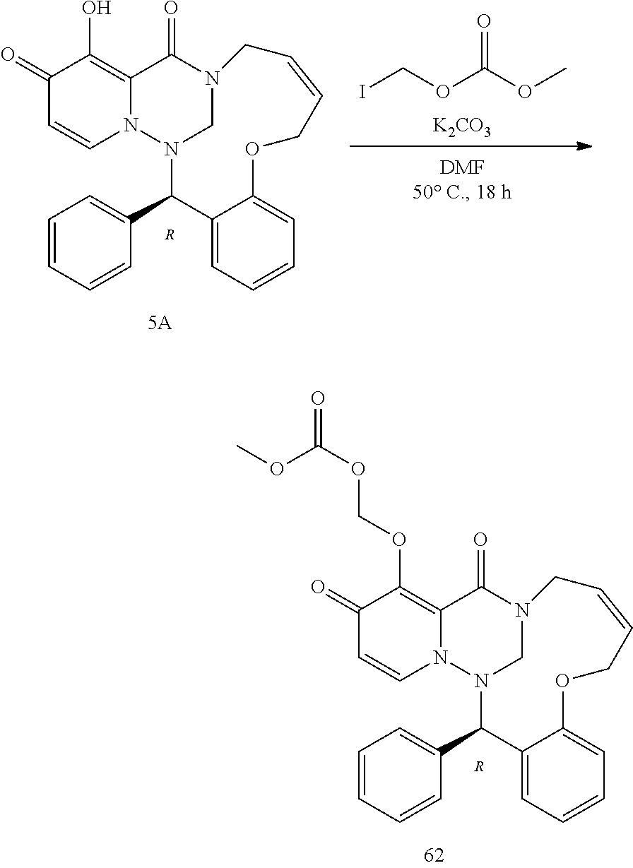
[K2CO3].ICOC(OC)=O.C1(=O)C=CN2C(=C1O)C(=O)N1CN2C(C2=CC=CC=C2)C2=CC=CC=C2OCC=CC1.[R].[R].C1(=O)C=CN2C(=C1OCOC(OC)=O)C(=O)N1CN2C(C2=CC=CC=C2)C2=CC=CC=C2OCC=CC1
